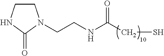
C1CNC(=O)N1CCNC(CS)=O
